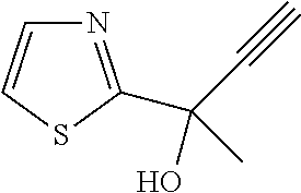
CC(O)(C#C)C1=NC=CS1
